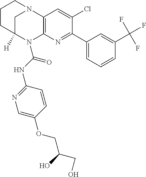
C1CC2([H])CN(C1)C1=C(N2C(NC2=NC=C(OCC(CO)O)C=C2)=O)N=C(C2=CC=CC(C(F)(F)F)=C2)C(Cl)=C1
